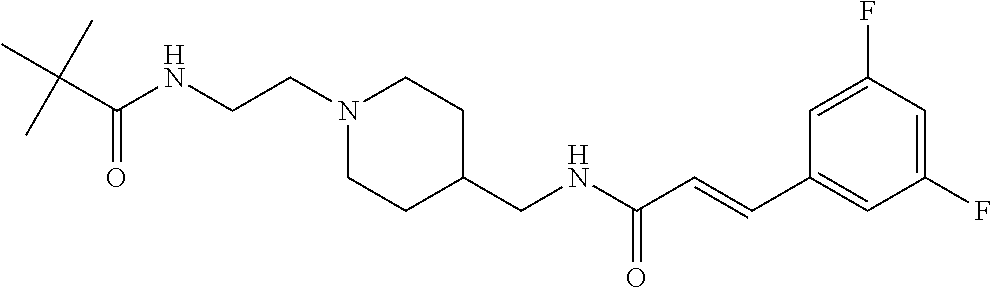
C(NCCN1CCC(CNC(C=CC2=CC(F)=CC(F)=C2)=O)CC1)(C(C)(C)C)=O
